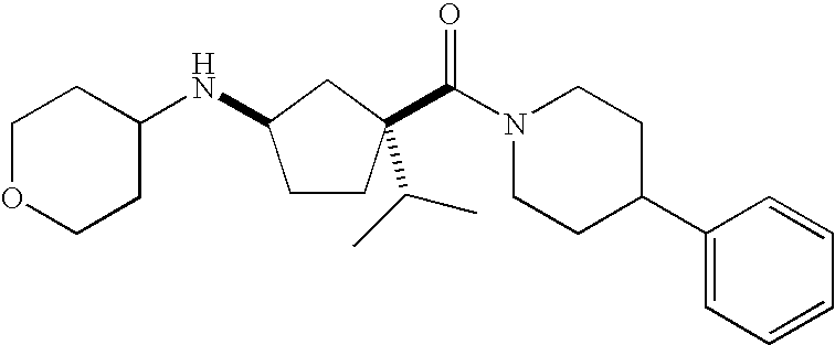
N(C1CCC(C(=O)N2CCC(C3=CC=CC=C3)CC2)(C(C)C)C1)C1CCOCC1
